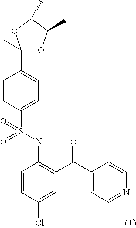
C1=CC(S(NC2=C(C(=O)C3=CC=NC=C3)C=C(Cl)C=C2)(=O)=O)=CC=C1C1(C)OC(C)C(C)O1
